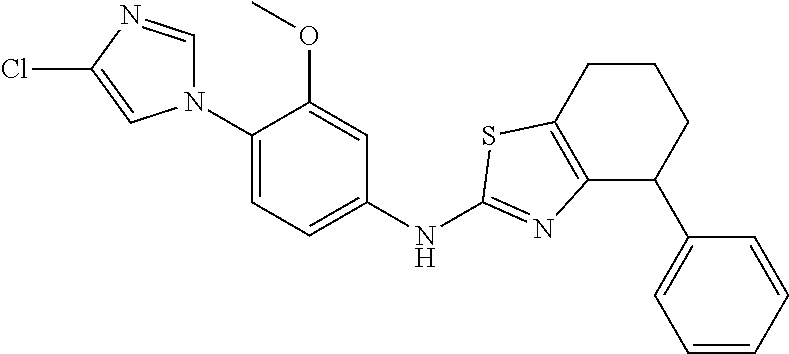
C1(N2C=NC(Cl)=C2)=CC=C(NC2=NC3=C(CCCC3C3=CC=CC=C3)S2)C=C1OC
